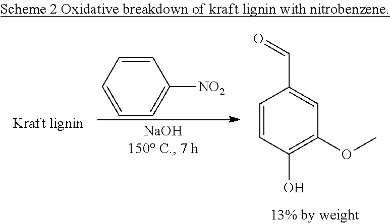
C1=CC=CC=C1[NO2].C1=CC(O)=C(OC)C=C1C=O
